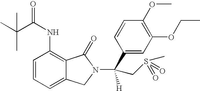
C1=CC=C2C(=C1NC(=O)C(C)(C)C)C(=O)N(C(C1=CC(OCC)=C(OC)C=C1)(CS(C)(=O)=O)[H])C2
